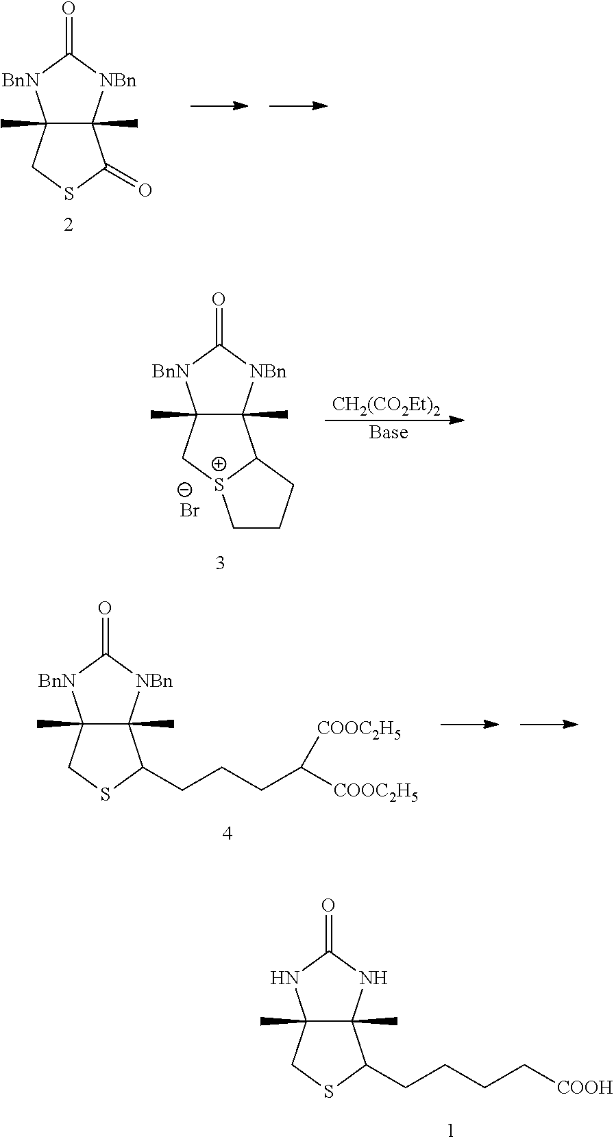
C12(C)C(C)([NBn]C(=O)[BnN]1)C(=O)SC2.C12(C)C(C)([NBn]C(=O)[BnN]1)C1[S+](C2)CCC1.[Br-].[CH2(CO2Et)2].[Base].C12(C)C(C)([NBn]C(=O)[BnN]1)C(CCCC([COOC2H5])[COOC2H5])SC2.C12(C)C(C)(NC(=O)N1)C(CCCC[COOH])SC2
